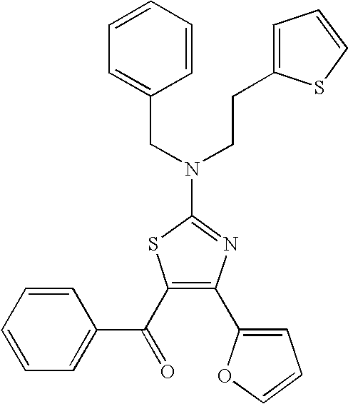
C1=CC=C(C(C2=C(C3=CC=CO3)N=C(N(CC3=CC=CC=C3)CCC3=CC=CS3)S2)=O)C=C1
